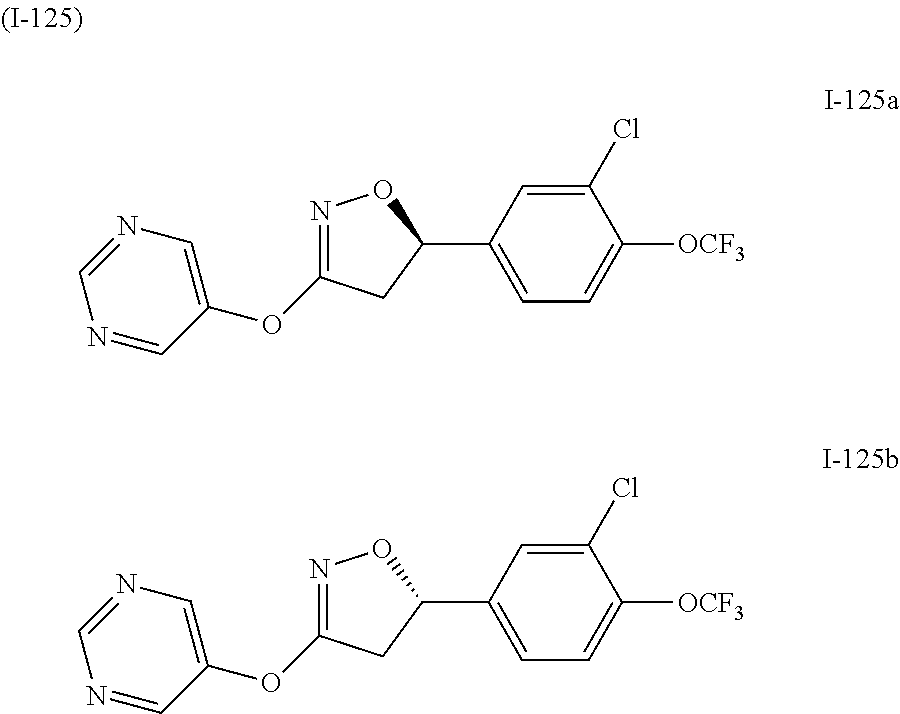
N1=C(OC2=CN=CN=C2)CC(C2=CC=C([OCF3])C(Cl)=C2)O1.N1=C(OC2=CN=CN=C2)CC(C2=CC=C([OCF3])C(Cl)=C2)O1
